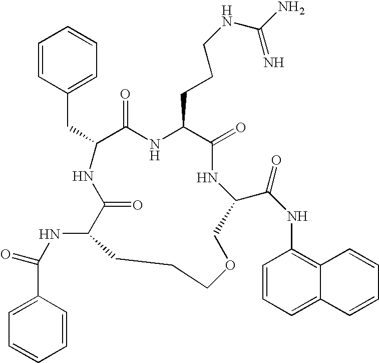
N(C1C(=O)NC(CC2=CC=CC=C2)C(=O)NC(CCCNC(N)=N)C(=O)NC(C(NC2=C3C(=CC=C2)C=CC=C3)=O)COCCC1)C(=O)C1=CC=CC=C1
